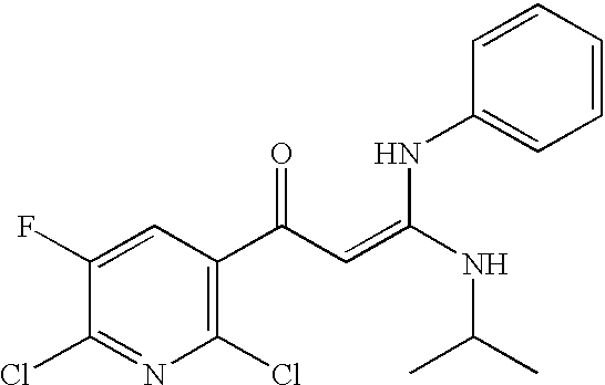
C1(Cl)=C(C(C=C(NC(C)C)NC2=CC=CC=C2)=O)C=C(F)C(Cl)=N1
